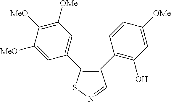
C1([MeO])=CC(C2=C(C3=C(O)C=C([OMe])C=C3)C=NS2)=CC([OMe])=C1[MeO]
